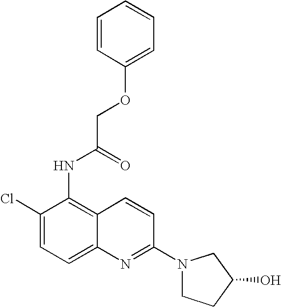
C1=CC(OCC(=O)NC2=C3C(=CC=C2Cl)N=C(N2CCC(O)C2)C=C3)=CC=C1
